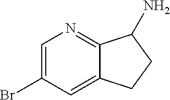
C1=C(Br)C=C2C(=N1)C(N)CC2
